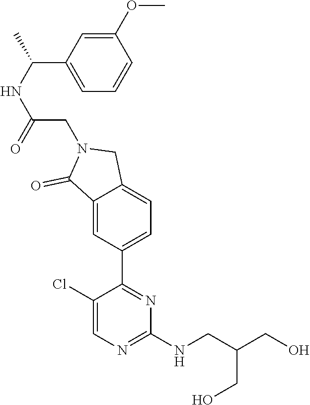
C1(Cl)=CN=C(NCC(CO)CO)N=C1C1=CC=C2C(=C1)C(=O)N(CC(NC(C1=CC=CC(OC)=C1)C)=O)C2
